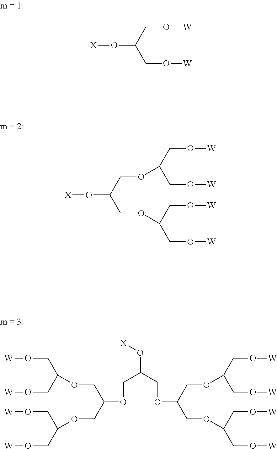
O(C(CO[W])CO[W])[X].O(C(COC(CO[W])CO[W])COC(CO[W])CO[W])[X].C(COC(CO[W])CO[W])(COC(CO[W])CO[W])OCC(COC(COC(CO[W])CO[W])COC(CO[W])CO[W])O[X]
